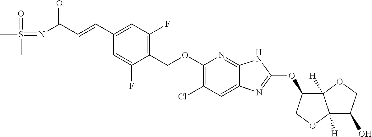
C1(COC2=C(Cl)C=C3C(=N2)NC(OC2C4([H])C([H])(OC2)C(O)CO4)=N3)=C(F)C=C(C=CC(N=S(C)(=O)C)=O)C=C1F
